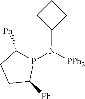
P1(N(C2CCC2)[PPh2])C([Ph])CCC1[Ph]
